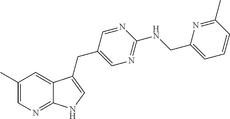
C1(C)=CN=C2C(=C1)C(CC1=CN=C(NCC3=CC=CC(C)=N3)N=C1)=CN2
